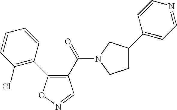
C1(C(=O)N2CC(C3=CC=NC=C3)CC2)=C(C2=C(Cl)C=CC=C2)ON=C1
